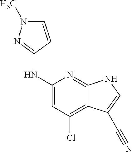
N1(C)C=CC(NC2=CC(Cl)=C3C(=N2)NC=C3C#N)=N1
